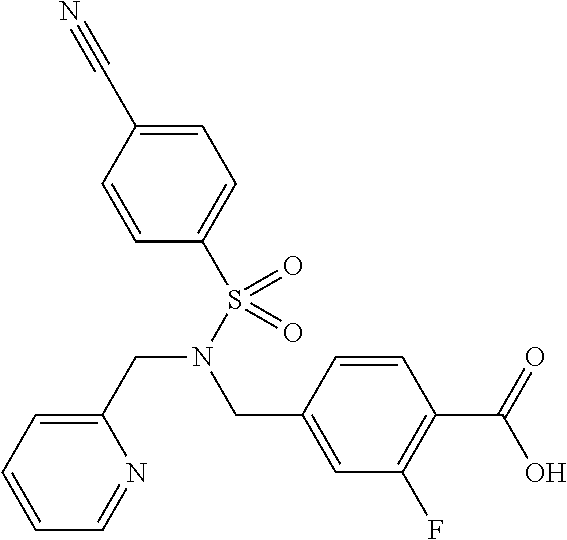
C1=C(C#N)C=CC(S(N(CC2=CC=CC=N2)CC2=CC(F)=C(C(=O)O)C=C2)(=O)=O)=C1
